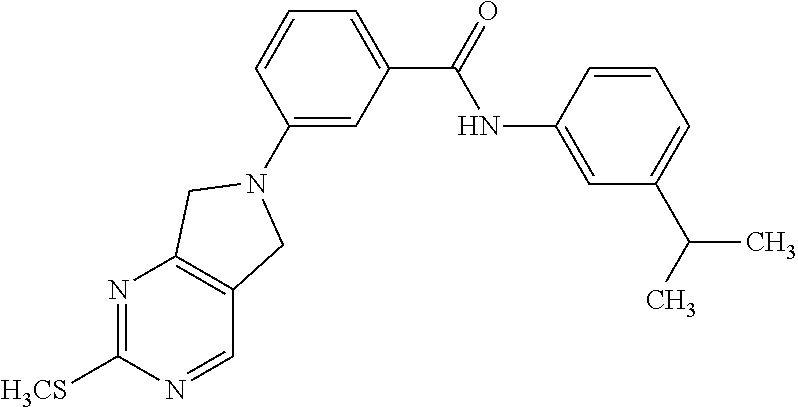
N1=C([H3CS])N=CC2=C1CN(C1=CC(C(=O)NC3=CC(C(C)C)=CC=C3)=CC=C1)C2
